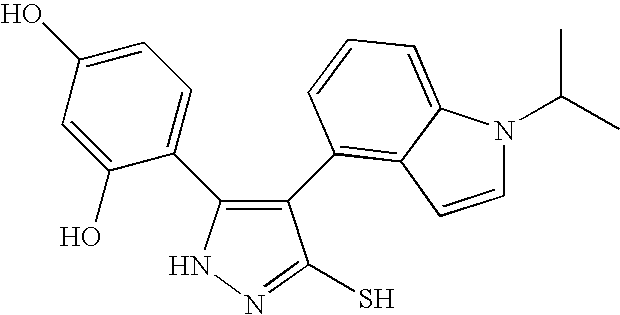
N1N=C(S)C(C2=C3C(=CC=C2)N(C(C)C)C=C3)=C1C1=CC=C(O)C=C1O
